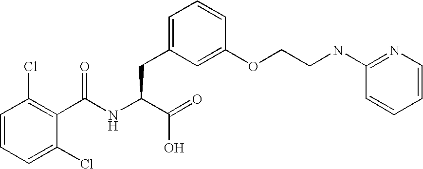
C1=CC=C(Cl)C(C(NC(C(=O)O)CC2=CC=CC(OCCNC3=NC=CC=C3)=C2)=O)=C1Cl
